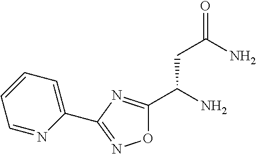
O1C(C(N)CC(=O)N)=NC(C2=CC=CC=N2)=N1
